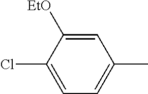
C1=C(Cl)C([EtO])=CC(C)=C1
